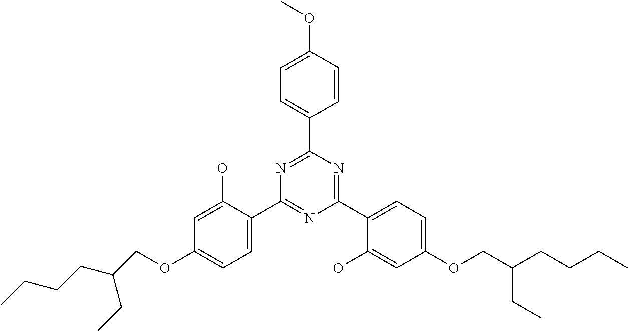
C1=CC(OC)=CC=C1C1=NC(C2=CC=C(OCC(CC)CCCC)C=C2O)=NC(C2=CC=C(OCC(CCCC)CC)C=C2O)=N1
